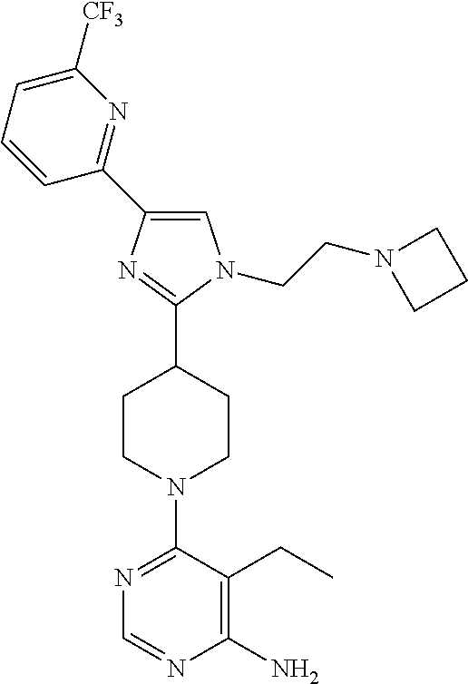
N1=C(N2CCC(C3=NC(C4=NC([CF3])=CC=C4)=CN3CCN3CCC3)CC2)C(CC)=C(N)N=C1
